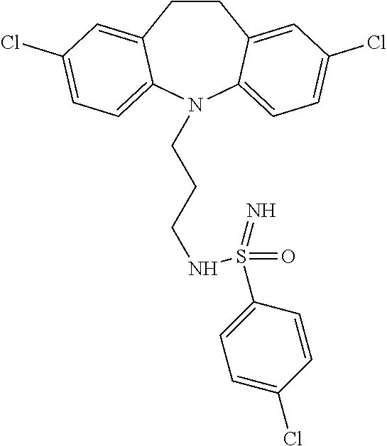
C1CC2=CC(Cl)=CC=C2N(CCCNS(C2=CC=C(Cl)C=C2)(=O)=N)C2=CC=C(Cl)C=C12
